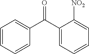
C1(C(C2=CC=CC=C2[NO2])=O)=CC=CC=C1
